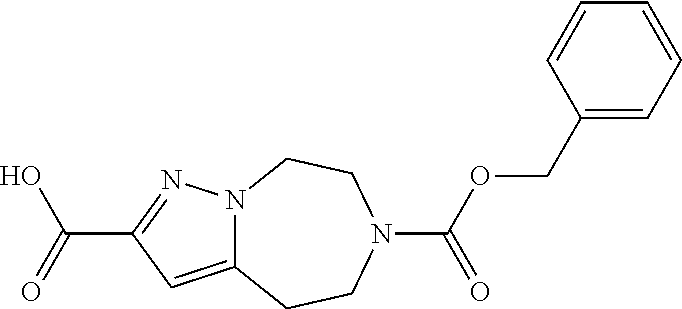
N12C(=CC(C(O)=O)=N1)CCN(C(OCC1=CC=CC=C1)=O)CC2
